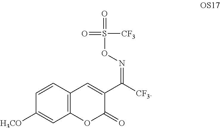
C12=C(C=CC([H3CO])=C1)C=C(C([CF3])=NOS(=O)(=O)[CF3])C(=O)O2
